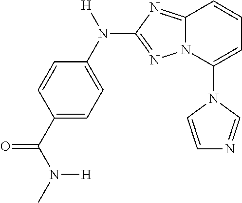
N1(C2=CC=CC3=NC(N(C4=CC=C(C(N(C)[H])=O)C=C4)[H])=NN23)C=CN=C1
